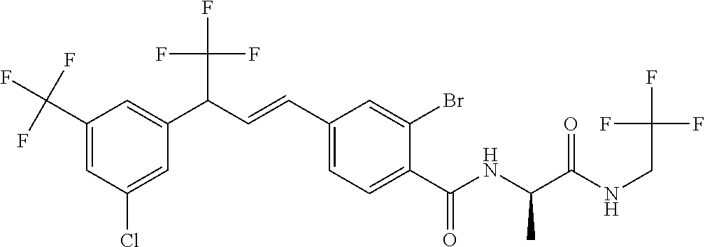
C1(C(F)(F)F)=CC(Cl)=CC(C(C=CC2=CC=C(C(NC(C(NCC(F)(F)F)=O)C)=O)C(Br)=C2)C(F)(F)F)=C1
